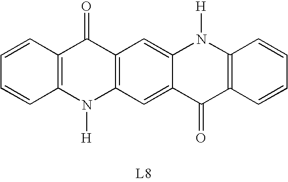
C12=C(C=CC=C1)C(=O)C1=C(N2[H])C=C2C(=C1)N([H])C1=C(C2=O)C=CC=C1
